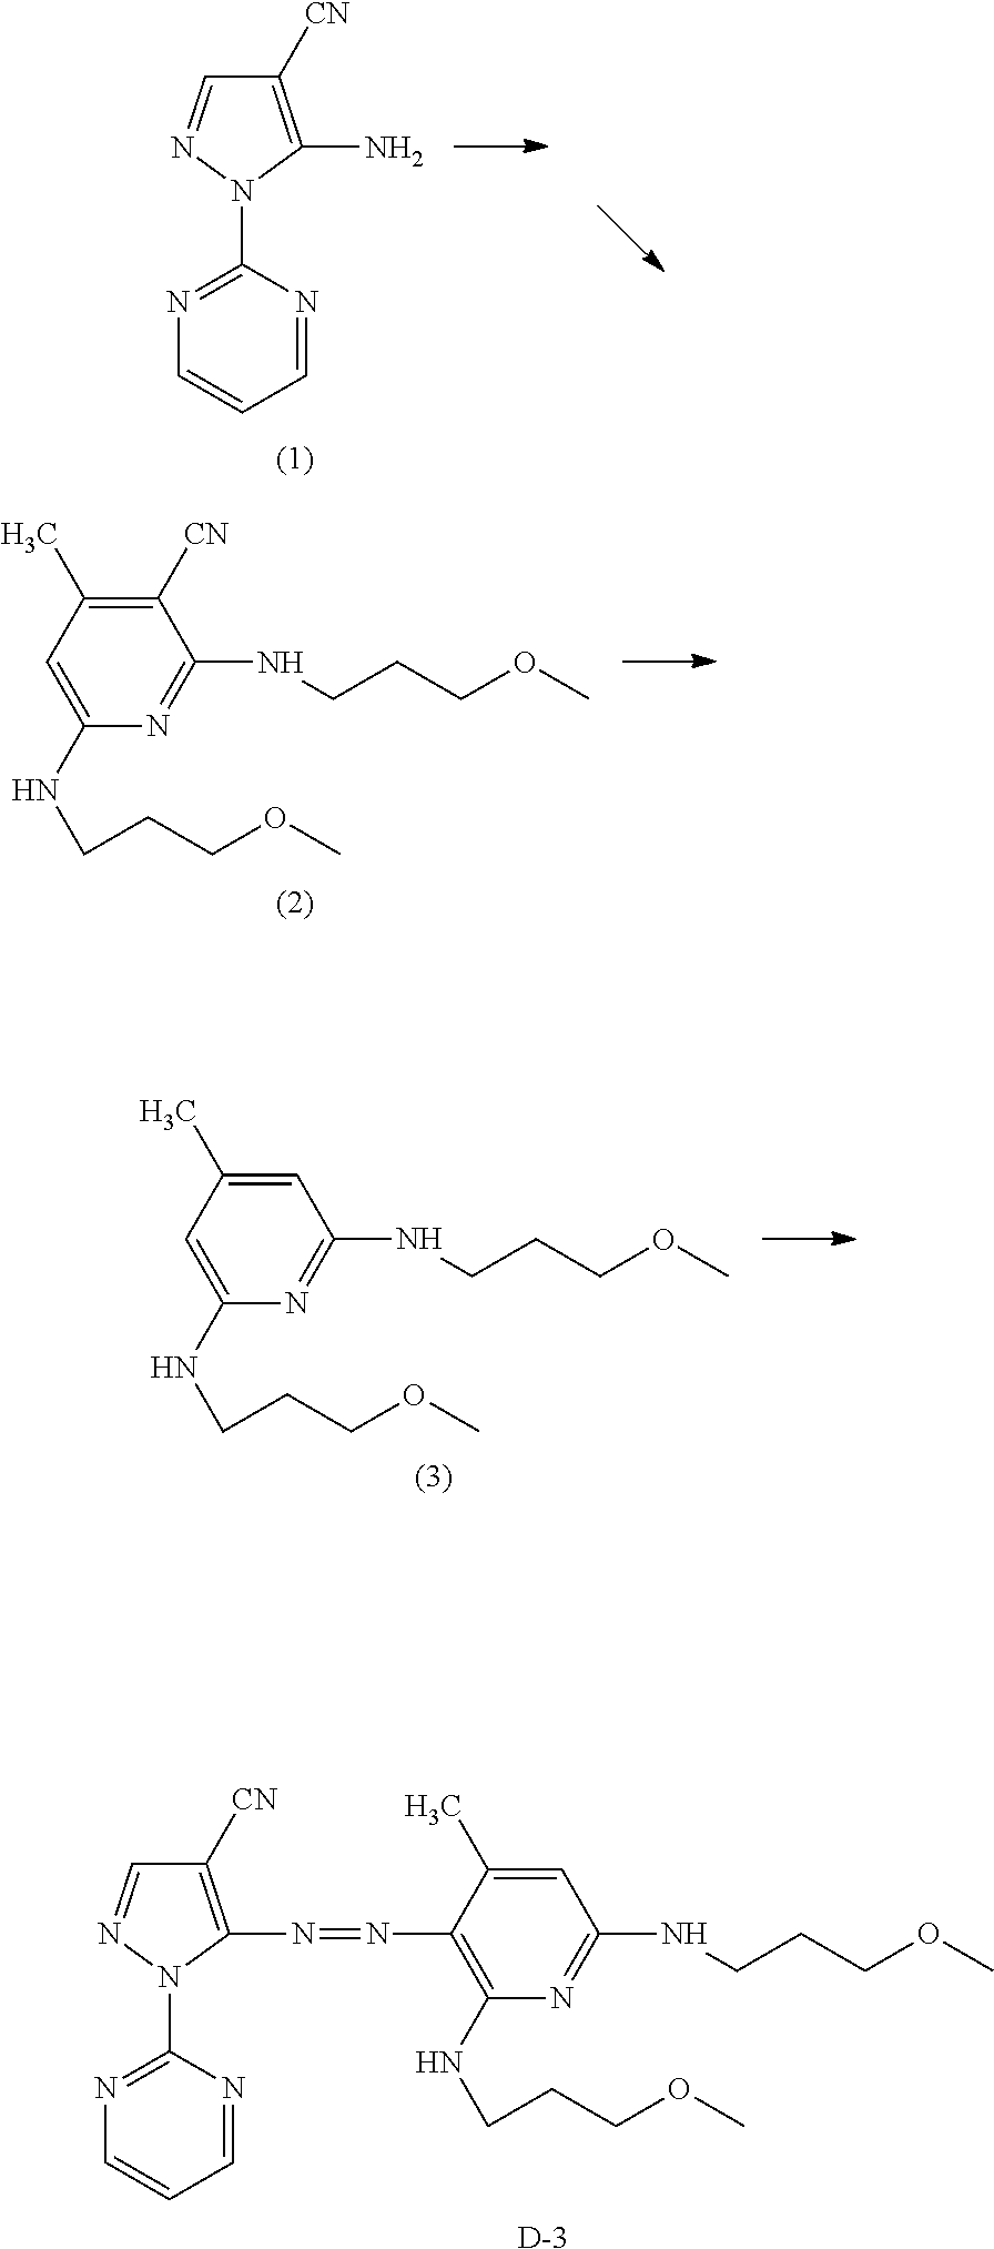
C1=C(C)C=C(NCCCOC)N=C1NCCCOC.C1=C(C)C(N=NC2=C([CN])C=NN2C2=NC=CC=N2)=C(NCCCOC)N=C1NCCCOC.[D].C1([CN])=C(N)N(C2=NC=CC=N2)N=C1.C1(NCCCOC)=CC(C)=C([CN])C(NCCCOC)=N1
